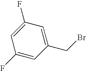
C1=C(F)C=C(CBr)C=C1F
